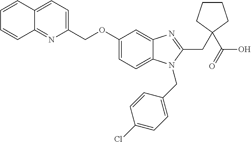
C1=CC2=CC=C(COC3=CC=C4C(=C3)N=C(CC3(C(O)=O)CCCC3)N4CC3=CC=C(Cl)C=C3)N=C2C=C1
